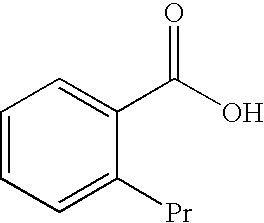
C1=CC=C([Pr])C(C(O)=O)=C1
